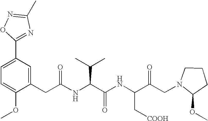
C1=C(OC)C(CC(NC(C(NC(C(CN2C(OC)CCC2)=O)C[COOH])=O)C(C)C)=O)=CC(C2=NC(C)=NO2)=C1
